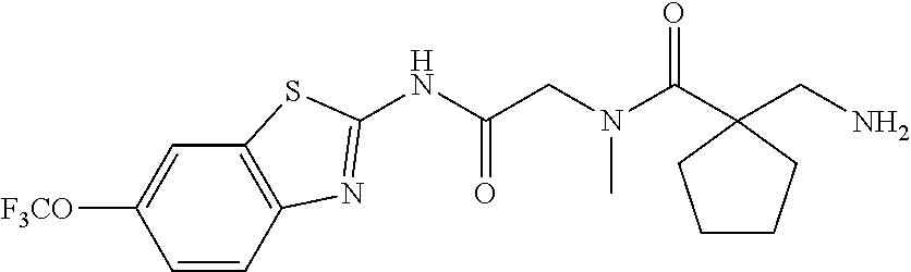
C1=CC2=C(C=C1[F3CO])SC(NC(CN(C(=O)C1(CN)CCCC1)C)=O)=N2
